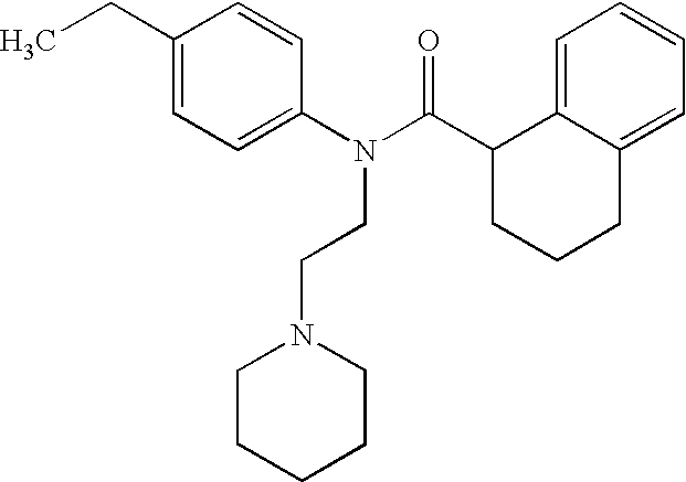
C1(CC)=CC=C(N(C(C2CCCC3=CC=CC=C23)=O)CCN2CCCCC2)C=C1
